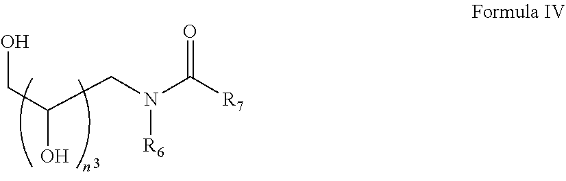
C(C(CN(C([R7])=O)[R6])O)O
